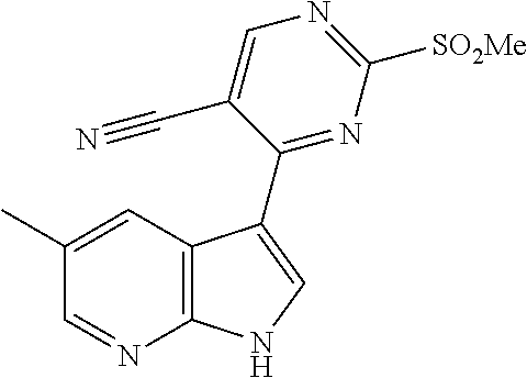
CC1=CC2=C(N=C1)NC=C2C1=NC([SO2Me])=NC=C1C#N
